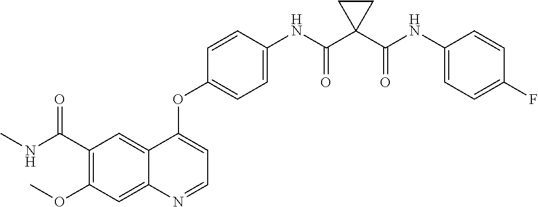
C12=CC(C(NC)=O)=C(OC)C=C1N=CC=C2OC1=CC=C(NC(C2(C(NC3=CC=C(F)C=C3)=O)CC2)=O)C=C1
